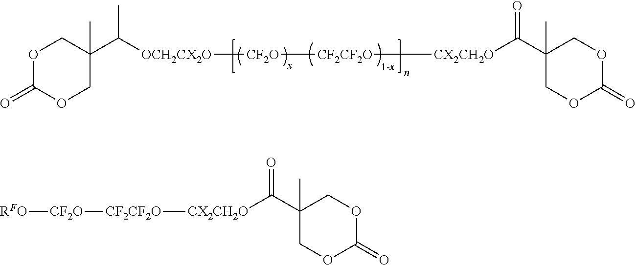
C1(C([OCH2CX2O][CF2O][CF2CF2O][CX2CH2O]C(C2(C)COC(=O)OC2)=O)C)(C)COC(=O)OC1.[CF2O]([CF2CF2O][CX2CH2O]C(C1(C)COC(=O)OC1)=O)[RFO]
